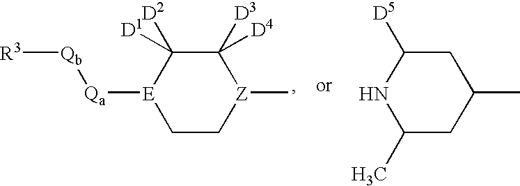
[E]1([Qa][Qb][R3])CC[Z](C)C([D3])([D4])C1([D2])[D1].N1C(C)CC(C)CC1[D5]
